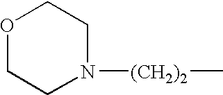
O1CCN([(CH2)2]C)CC1
